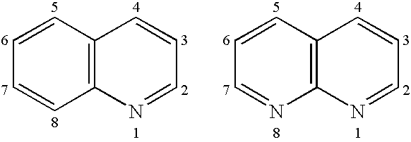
C12=C(C=CC=C1)C=CC=N2.C12=C(C=CC=N1)C=CC=N2
